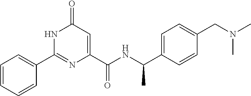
C1=CC=CC(C2=NC(C(=O)NC(C3=CC=C(CN(C)C)C=C3)C)=CC(=O)N2)=C1
